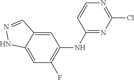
C1=CN=C(Cl)N=C1NC1=C(F)C=C2NN=CC2=C1
